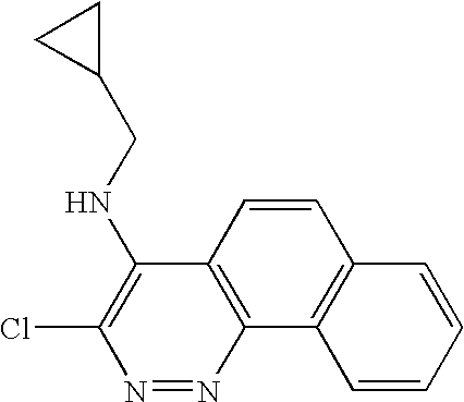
C1=CC=CC2=C1C1=C(C=C2)C(NCC2CC2)=C(Cl)N=N1
